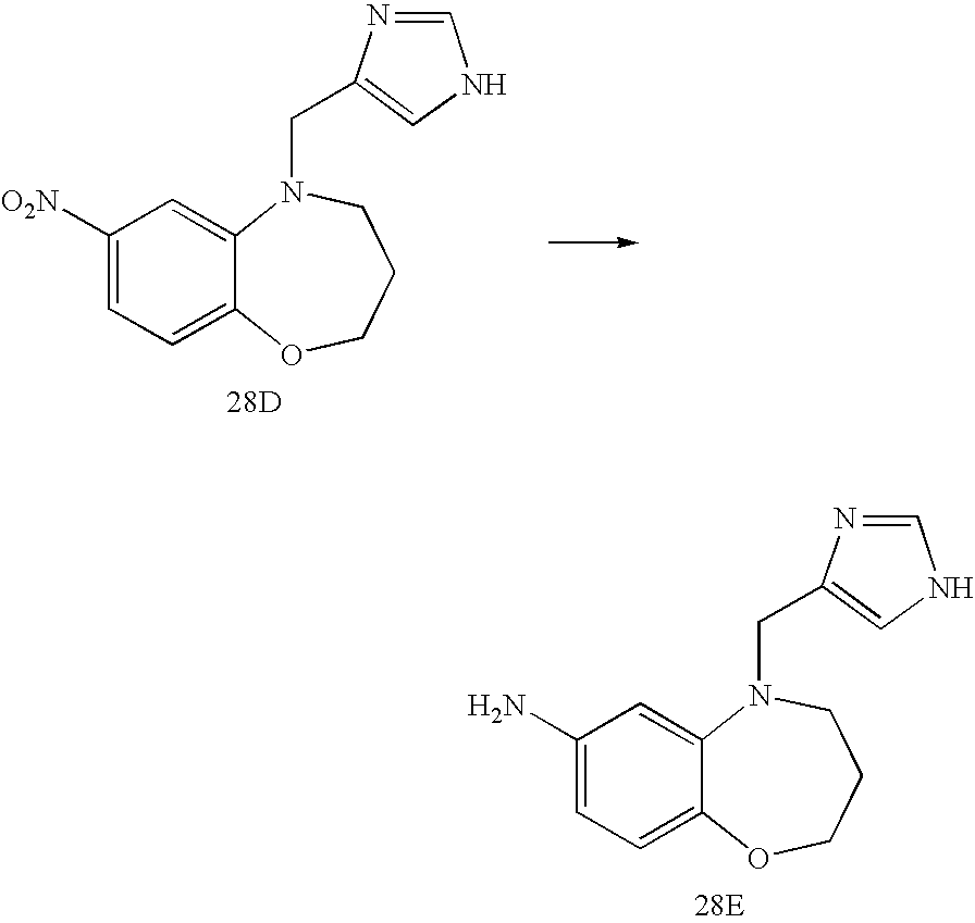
C1([O2N])=CC=C2C(=C1)N(CC1=CNC=N1)CCCO2.[28D].C1(N)=CC=C2C(=C1)N(CC1=CNC=N1)CCCO2.[28E]
